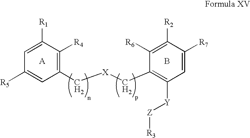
B.C1(C[X]CC2=C([Y][Z][R3])C=C([R7])C([R2])=C2[R6])=C([R4])C([R1])=CC([R5])=C1
